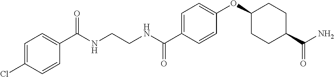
C1=C(Cl)C=CC(C(NCCNC(C2=CC=C(OC3CCC(C(N)=O)CC3)C=C2)=O)=O)=C1
